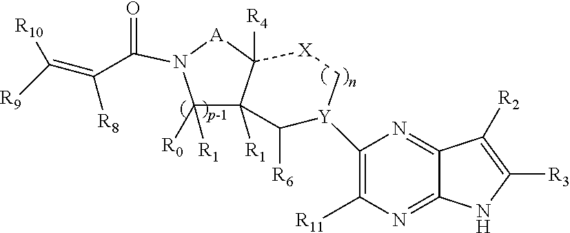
N1(C(=O)C(=C([R9])[R10])[R8])C([R1])([R0])C2([R1])C([R4])([A]1)[X]C[Y](C1=C([R11])N=C3C(=N1)C([R2])=C([R3])N3)C2[R6]
